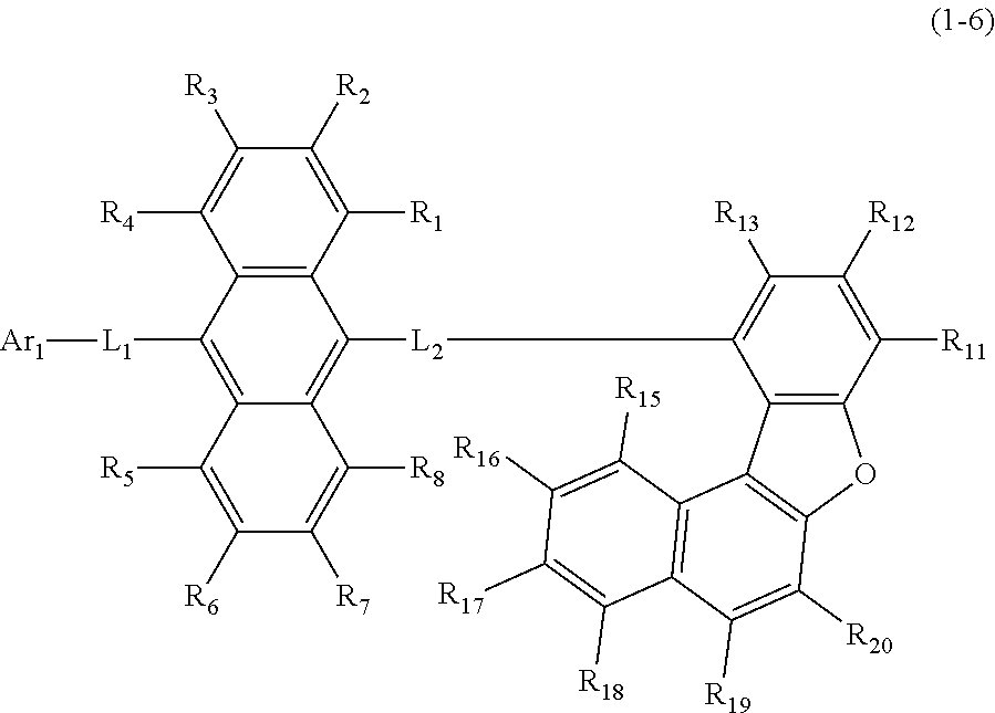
[L2](C1=C2C(=C([L1][Ar1])C3=C1C([R1])=C([R2])C([R3])=C3[R4])C([R5])=C([R6])C([R7])=C2[R8])C1=C([R13])C([R12])=C([R11])C2=C1C1=C(O2)C([R20])=C([R19])C2=C1C([R15])=C([R16])C([R17])=C2[R18]
